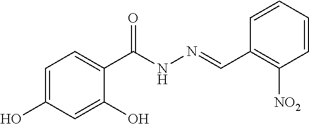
C1=C(O)C=C(O)C(C(NN=CC2=C([NO2])C=CC=C2)=O)=C1
